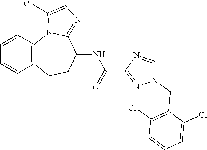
C12=C(CCC(NC(=O)C3=NN(CC4=C(Cl)C=CC=C4Cl)C=N3)C3=NC=C(Cl)N13)C=CC=C2
